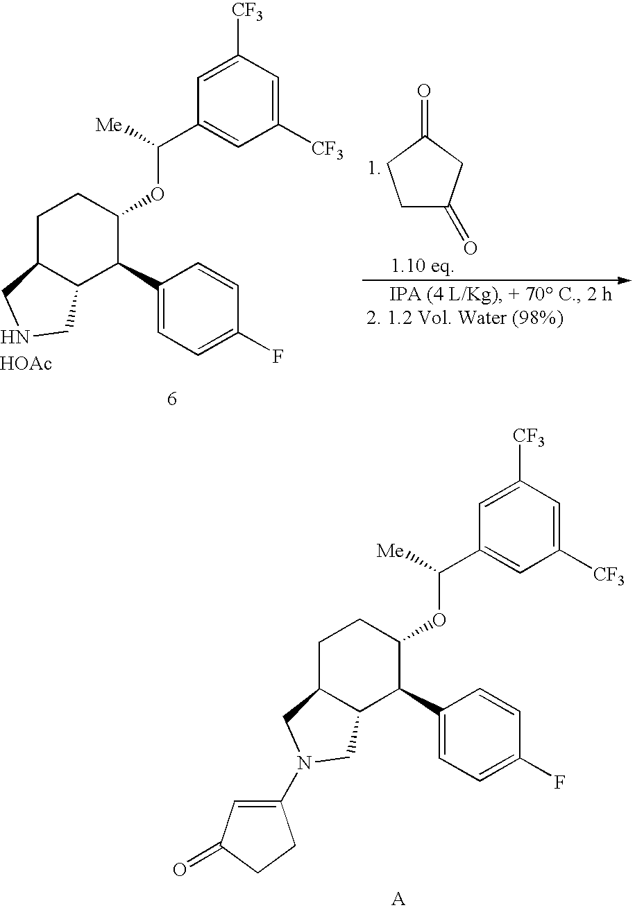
C1([CF3])=CC([CF3])=CC(C(OC2CCC3C(C2C2=CC=C(F)C=C2)CNC3)[Me])=C1.[HOAc].C1([CF3])=CC([CF3])=CC(C(OC2CCC3C(C2C2=CC=C(F)C=C2)CN(C2=CC(=O)CC2)C3)[Me])=C1.C1C(=O)CC(=O)C1
